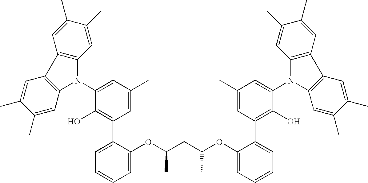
C1=C(C)C(C)=CC2=C1C1=C(N2C2=CC(C)=CC(C3=CC=CC=C3OC(C)CC(C)OC3=CC=CC=C3C3=C(O)C(N4C5=C(C=C(C)C(C)=C5)C5=C4C=C(C)C(C)=C5)=CC(C)=C3)=C2O)C=C(C)C(C)=C1
